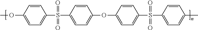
COC1=CC=C(S(C2=CC=C(OC3=CC=C(S(=O)(=O)C4=CC=C(C)C=C4)C=C3)C=C2)(=O)=O)C=C1
